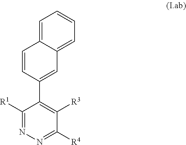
C1=CC(C2=C([R3])C([R4])=NN=C2[R1])=CC2=CC=CC=C12
